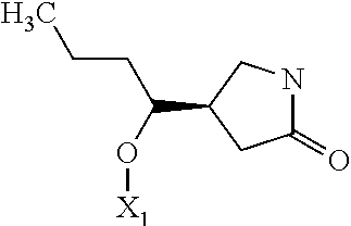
C1(=O)NCC(C(CCC)O[X1])C1
